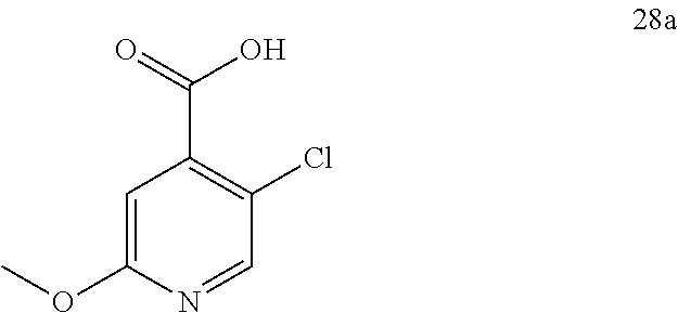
C1=C(OC)N=CC(Cl)=C1C(O)=O
